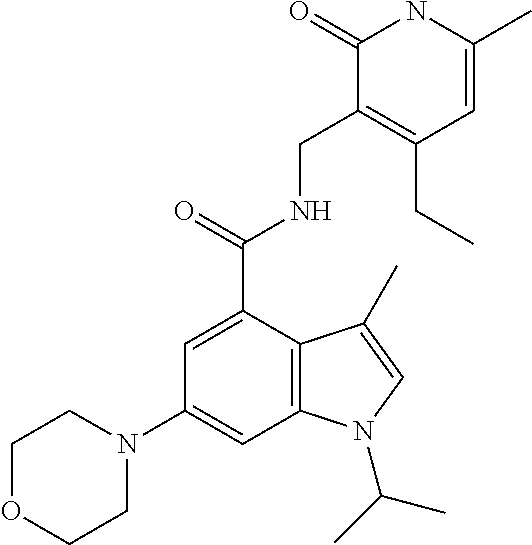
C1=C(C(NCC2=C(CC)C=C(C)NC2=O)=O)C2=C(C=C1N1CCOCC1)N(C(C)C)C=C2C
